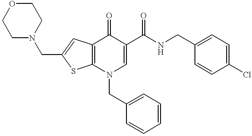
C12=C(N(CC3=CC=CC=C3)C=C(C(NCC3=CC=C(Cl)C=C3)=O)C1=O)SC(CN1CCOCC1)=C2
